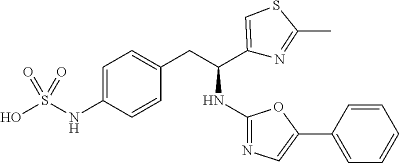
C1=C(NS(O)(=O)=O)C=CC(CC(C2=CSC(C)=N2)NC2=NC=C(C3=CC=CC=C3)O2)=C1
